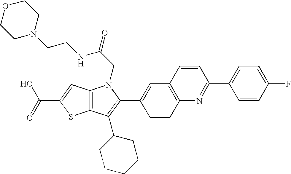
C(C1=CC2=C(S1)C(C1CCCCC1)=C(C1=CC3=C(C=C1)N=C(C1=CC=C(F)C=C1)C=C3)N2CC(=O)NCCN1CCOCC1)(=O)O
